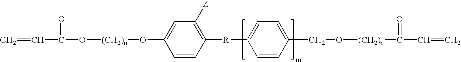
C=CC(O[(CH2)n]OC1=CC([Z])=C([R]C2=CC=C(CO[(CH2)n]C(C=C)=O)C=C2)C=C1)=O
